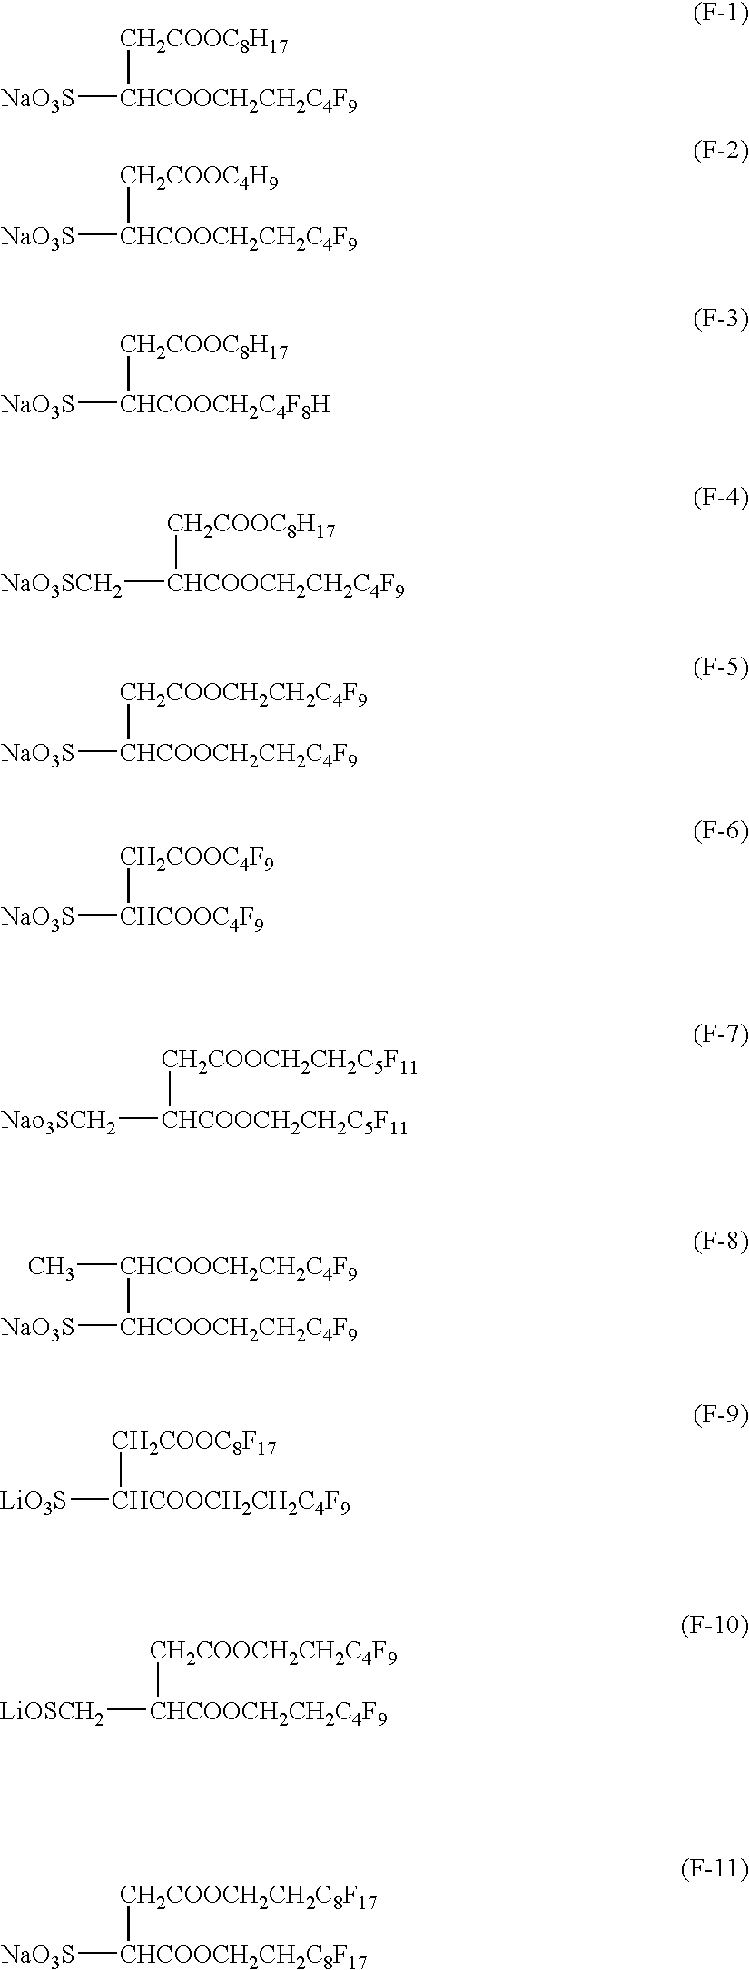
[CH2COOC8H17][CHCOOCH2CH2C4F9][NaO3S].[CH2COOC4H9][CHCOOCH2CH2C4F9][NaO3S].[CH2COOC8H17][CHCOOCH2C4F8H][NaO3S].[CH2COOC8H17][CHCOOCH2CH2C4F9][NaO3SCH2].[CH2COOCH2CH2C4F9][CHCOOCH2CH2C4F9][NaO3S].[CH2COOC4F9][CHCOOC4F9][NaO3S].[CH2COOCH2CH2C5F11][CHCOOCH2CH2C5F11][Nao3SCH2].[CHCOOCH2CH2C4F9]([CHCOOCH2CH2C4F9][NaO3S])C.[CH2COOC8F17][CHCOOCH2CH2C4F9][LiO3S].[CH2COOCH2CH2C4F9][CHCOOCH2CH2C4F9][LiOSCH2].[CH2COOCH2CH2C8F17][CHCOOCH2CH2C8F17][NaO3S]
